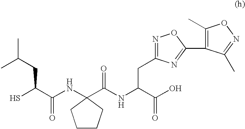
C1CCC(C(NC(C(O)=O)CC2=NOC(C3=C(C)ON=C3C)=N2)=O)(NC(C(S)CC(C)C)=O)C1
